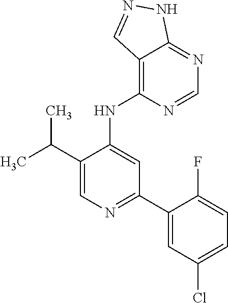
N(C1=CC(C2=CC(Cl)=CC=C2F)=NC=C1C(C)C)C1=C2C(=NC=N1)NN=C2
